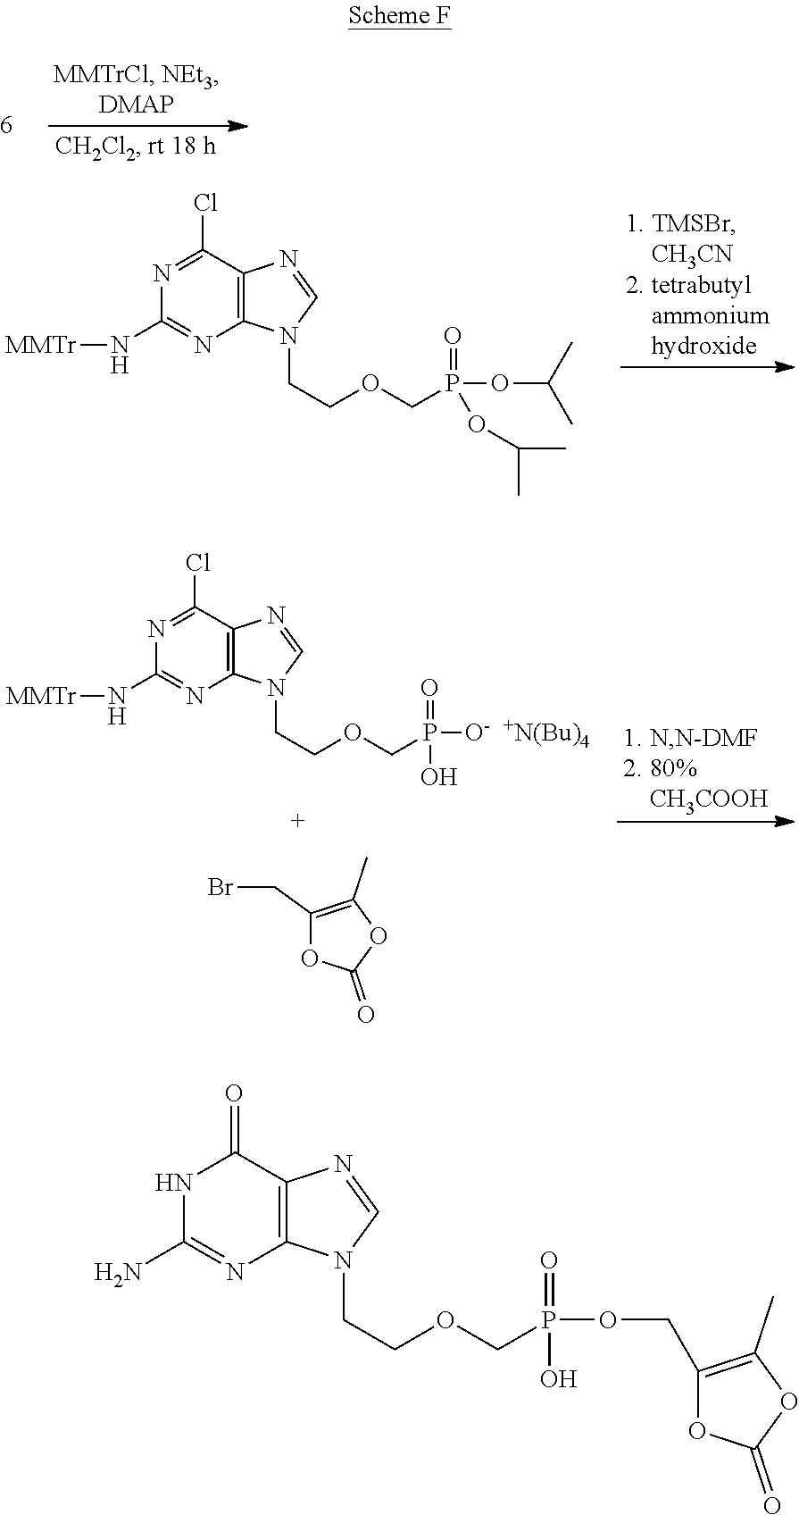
N1=C(Cl)C2=C(N=C1N[MMTr])N(CCOCP(OC(C)C)(=O)OC(C)C)C=N2.N1=C(Cl)C2=C(N=C1N[MMTr])N(CCOCP([O-  +N(Bu)4])(=O)O)C=N2.C1(CBr)=C(C)OC(=O)O1.N1C(N)=NC2=C(C1=O)N=CN2CCOCP(OCC1=C(C)OC(=O)O1)(=O)O
